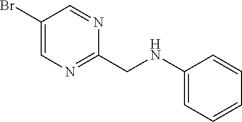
C1(Br)=CN=C(CNC2=CC=CC=C2)N=C1
